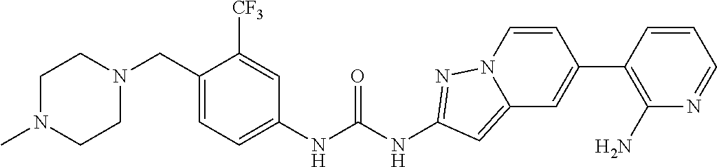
C1N(C)CCN(CC2=CC=C(NC(NC3=NN4C=CC(C5=C(N)N=CC=C5)=CC4=C3)=O)C=C2[CF3])C1
